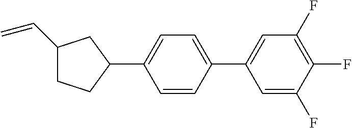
C1(C=C)CCC(C2=CC=C(C3=CC(F)=C(F)C(F)=C3)C=C2)C1
